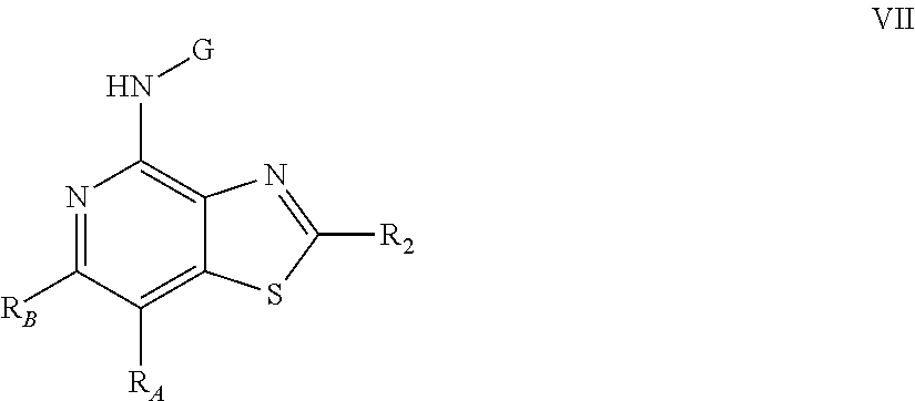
N1=C([RB])C([RA])=C2C(=C1N[G])N=C([R2])S2
